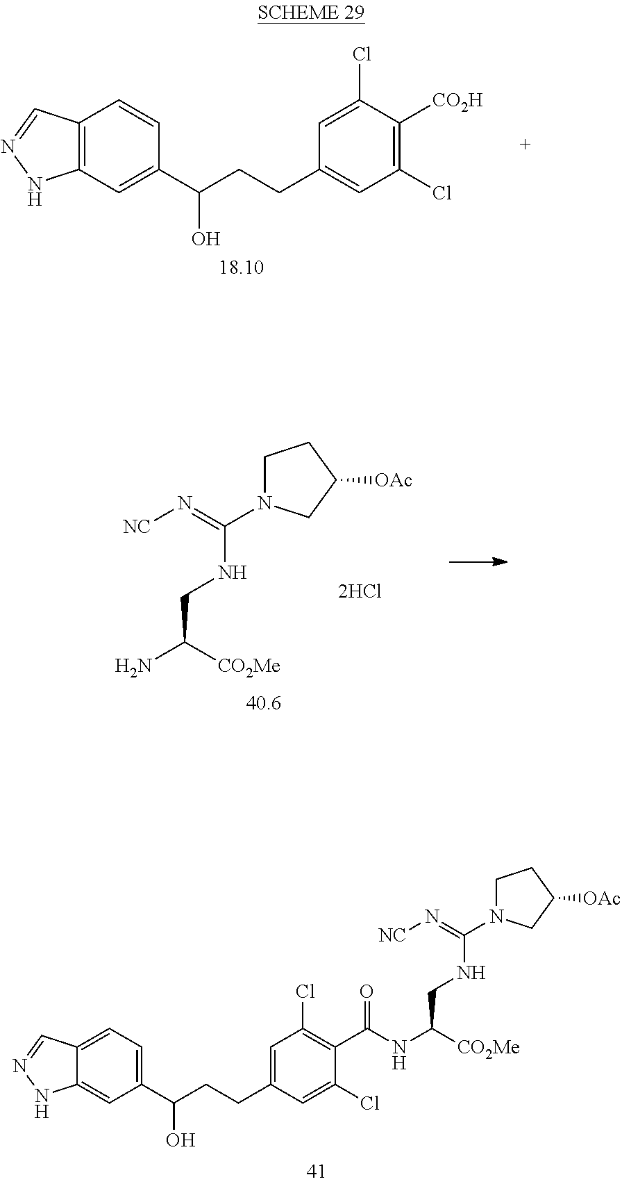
C12=CC=C(C(CCC3=CC(Cl)=C(C(NC(CNC(=N[NC])N4CCC([OAc])C4)[CO2Me])=O)C(Cl)=C3)O)C=C1NN=C2.C12=C(C=C(C(CCC3=CC(Cl)=C([CO2H])C(Cl)=C3)O)C=C1)NN=C2.NC(CNC(=N[NC])N1CCC([OAc])C1)[CO2Me]
